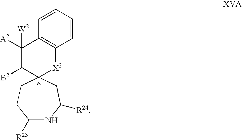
C1([R23])NC([R24])CC2(CC1)[X2]C1=C(C([A2])([W2])C2[B2])C=CC=C1.*
